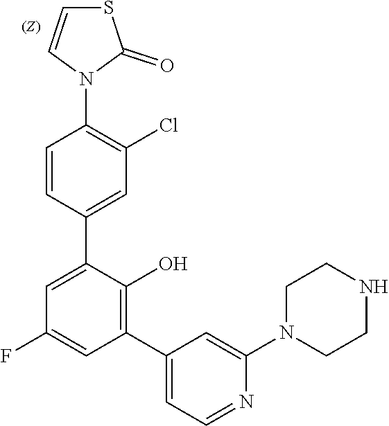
C1=CN(C2=C(Cl)C=C(C3=CC(F)=CC(C4=CC=NC(N5CCNCC5)=C4)=C3O)C=C2)C(=O)S1
